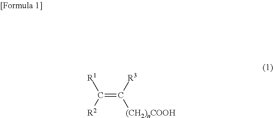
C(=C([R3])[(CH2)nCOOH])([R2])[R1]
